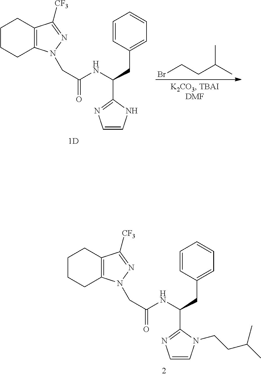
C1=CC(CC(NC(=O)CN2C3=C(CCCC3)C([CF3])=N2)C2=NC=CN2CCC(C)C)=CC=C1.C1=CC(CC(NC(=O)CN2C3=C(CCCC3)C([CF3])=N2)C2=NC=CN2)=CC=C1.BrCCC(C)C
